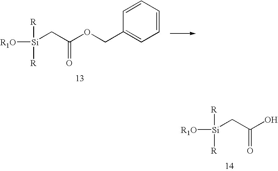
[R1O][Si]([R])([R])CC(OCC1=CC=CC=C1)=O.[R1O][Si]([R])([R])CC(O)=O
